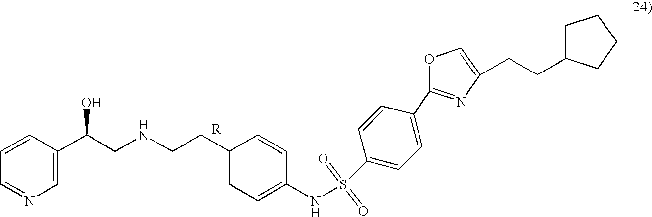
C1=CC(C(CNCCC2=CC=C(NS(C3=CC=C(C4=NC(CCC5CCCC5)=CO4)C=C3)(=O)=O)C=C2)O)=CN=C1
